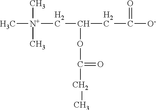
C[N+](CC(CC([O-])=O)OC(CC)=O)(C)C
